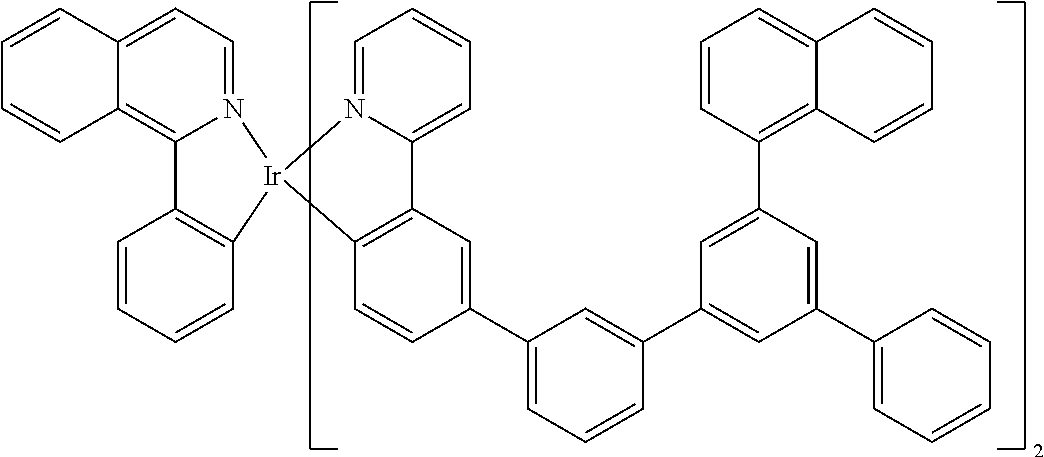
C12=C(C=CC(C3=CC=CC(C4=CC(C5=CC=CC=C5)=CC(C5=C6C(=CC=C5)C=CC=C6)=C4)=C3)=C1)[Ir]1(N3=CC=CC=C23)N2=CC=C3C(=C2C2=C1C=CC=C2)C=CC=C3
